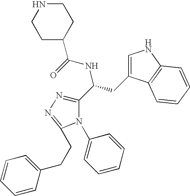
C1NCCC(C(=O)NC(CC2=CNC3=C2C=CC=C3)C2=NN=C(CCC3=CC=CC=C3)N2C2=CC=CC=C2)C1
